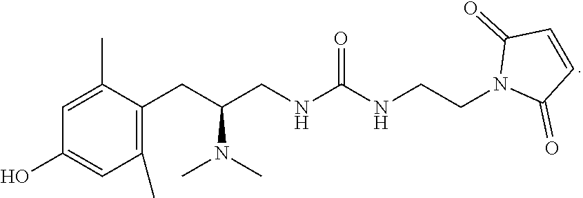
C(CN1C(=O)C=CC1=O)NC(NCC(CC1=C(C)C=C(O)C=C1C)N(C)C)=O
